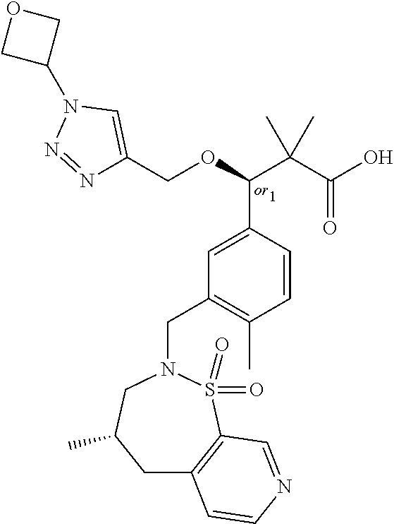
N1=NN(C2COC2)C=C1COC(C(C(=O)O)(C)C)C1=CC(CN2CC(C)CC3=C(S2(=O)=O)C=NC=C3)=C(C)C=C1
